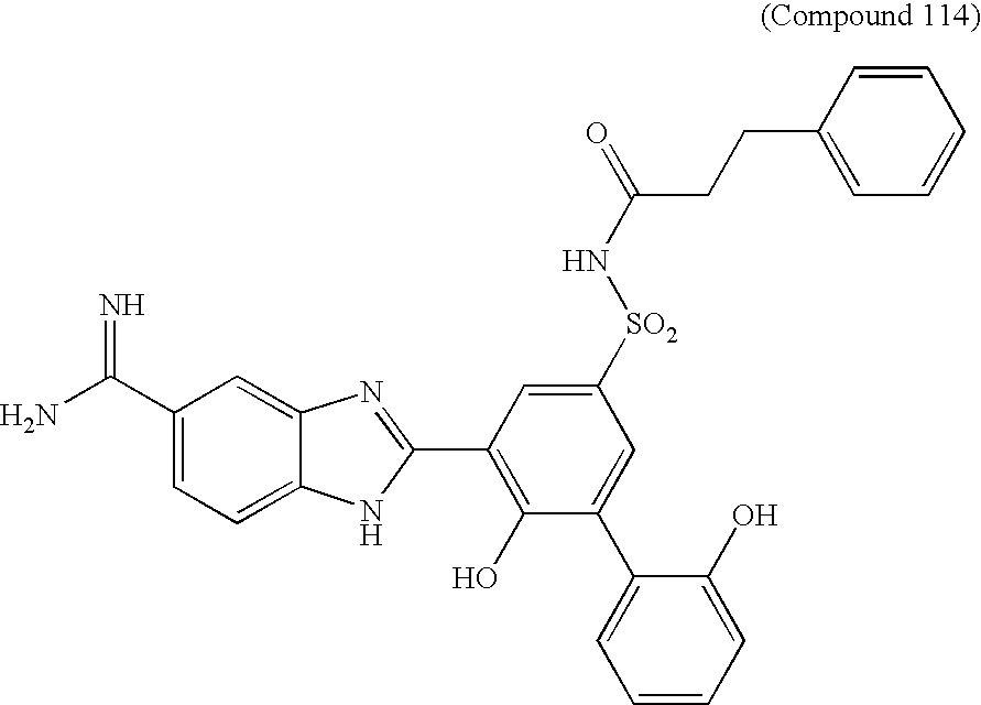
C1(C(N)=N)=CC=C2C(=C1)N=C(C1=C(O)C(C3=CC=CC=C3O)=CC([SO2]NC(CCC3=CC=CC=C3)=O)=C1)N2
